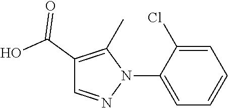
C1(C(O)=O)=C(C)N(C2=CC=CC=C2Cl)N=C1
